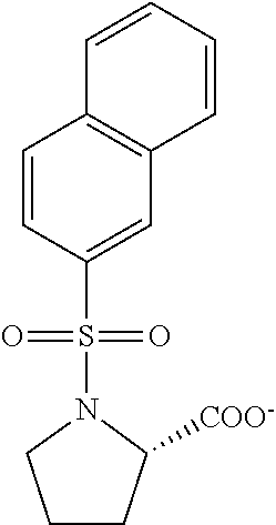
C1=CC=CC2=C1C=CC(S(N1CCCC1[COO-])(=O)=O)=C2
